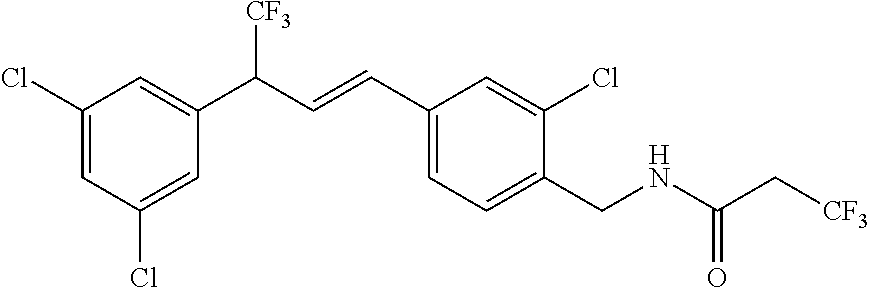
C1(Cl)=CC(Cl)=CC(C(C=CC2=CC=C(CNC(=O)C[CF3])C(Cl)=C2)[CF3])=C1
